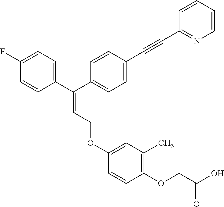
C1(F)=CC=C(C(C2=CC=C(C#CC3=NC=CC=C3)C=C2)=CCOC2=CC(C)=C(OCC(O)=O)C=C2)C=C1
